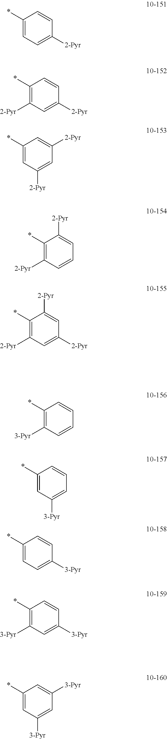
C1(*)=CC([2-Pyr])=CC([2-Pyr])=C1.C1(*)=C([2-Pyr])C=CC=C1[2-Pyr].C1(*)=C([2-Pyr])C=C([2-Pyr])C=C1[2-Pyr].C1(*)=CC=C([2-Pyr])C=C1.C1(*)=C([2-Pyr])C=C([2-Pyr])C=C1.C1(*)=C([3-Pyr])C=CC=C1.C1(*)=CC=C([3-Pyr])C=C1.C1(*)=C([3-Pyr])C=C([3-Pyr])C=C1.C1(*)=CC([3-Pyr])=CC=C1.C1(*)=CC([3-Pyr])=CC([3-Pyr])=C1
